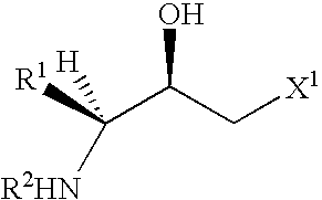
[R1]C(C(C[X1])O)([H])[R2HN]
